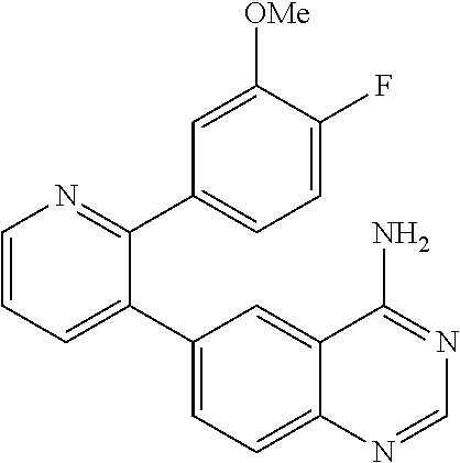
C1=CC=C(C2=CC=C3C(=C2)C(N)=NC=N3)C(C2=CC=C(F)C([OMe])=C2)=N1
